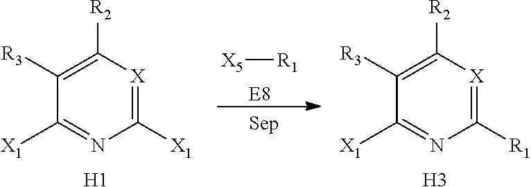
[X5][R1].[E8].C1([X1])=[X]C([R2])=C([R3])C([X1])=N1.[H1].C1([R1])=[X]C([R2])=C([R3])C([X1])=N1.[H3]
